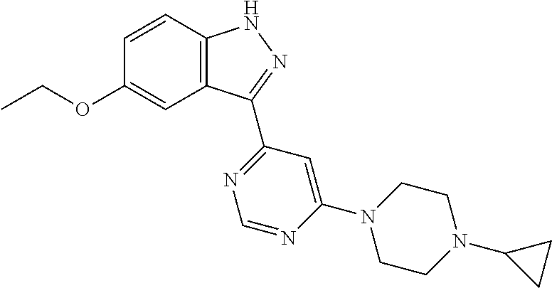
C12=C(C=CC(OCC)=C1)NN=C2C1=NC=NC(N2CCN(C3CC3)CC2)=C1
